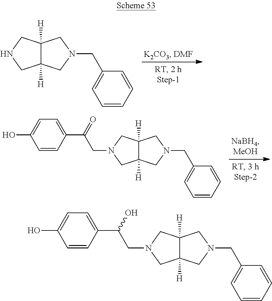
C12([H])C([H])(CN(CC(C3=CC=C(O)C=C3)O)C1)CN(CC1=CC=CC=C1)C2.C12([H])C([H])(CNC1)CN(CC1=CC=CC=C1)C2.C12([H])C([H])(CN(CC(C3=CC=C(O)C=C3)=O)C1)CN(CC1=CC=CC=C1)C2
